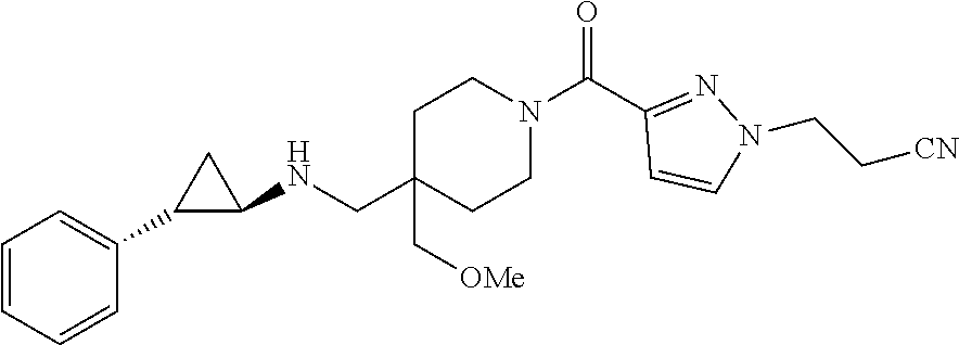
C1=CC=CC(C2C(NCC3(C[OMe])CCN(C(C4=NN(CC[CN])C=C4)=O)CC3)C2)=C1
